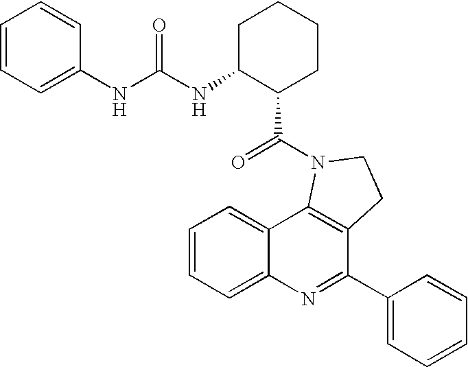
C12=CC=CC=C1N=C(C1=CC=CC=C1)C1=C2N(C(=O)C2C(NC(=O)NC3=CC=CC=C3)CCCC2)CC1
